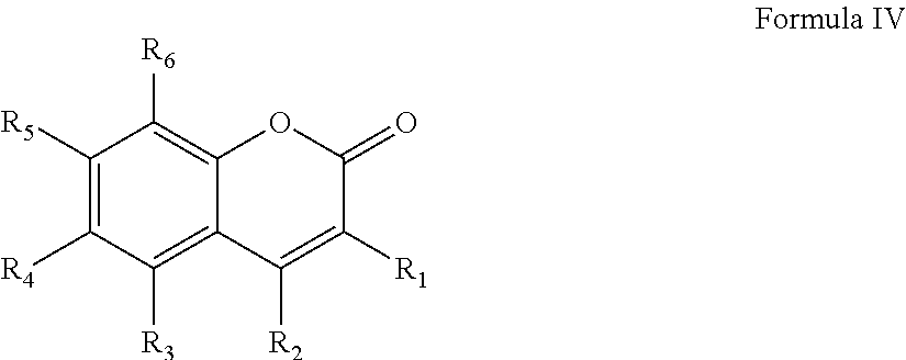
C1([R5])=C([R4])C([R3])=C2C(=C1[R6])OC(=O)C([R1])=C2[R2]
